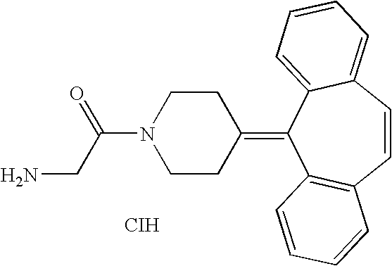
NCC(N1CCC(=C2C3=C(C=CC4=CC=CC=C24)C=CC=C3)CC1)=O.[CIH]
